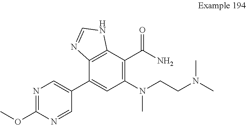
N1=C(OC)N=CC(C2=CC(N(CCN(C)C)C)=C(C(N)=O)C3=C2N=CN3)=C1
